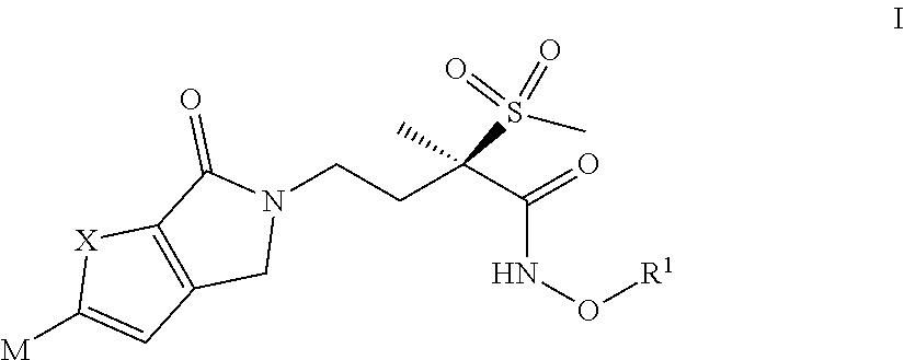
N1(CCC(C(=O)NO[R1])(S(C)(=O)=O)C)C(=O)C2=C(C1)C=C([M])[X]2
